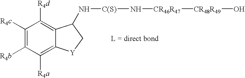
C1([R4c])=C([R4b])C([R4a])=C2C(=C1[R4d])C(N[C(S)]N[CR46R47][CR48R49]O)C[Y]2
